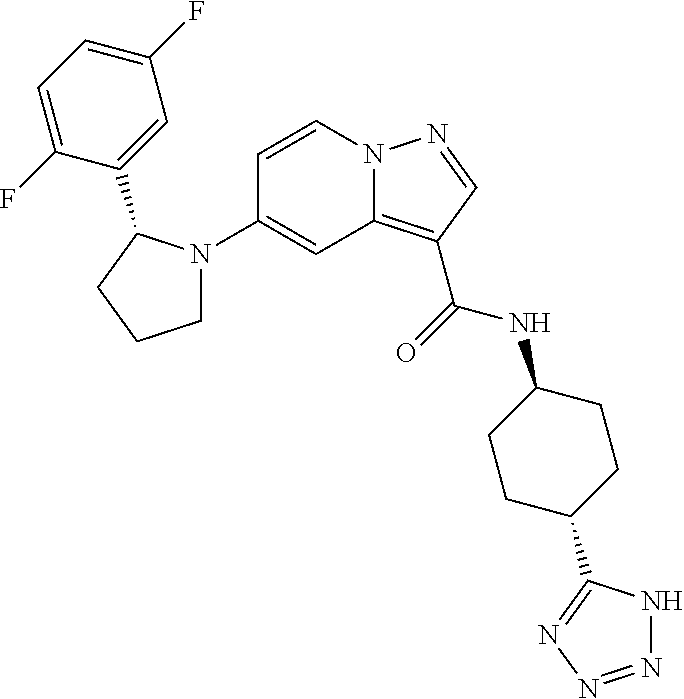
C1(N2CCCC2C2=CC(F)=CC=C2F)=CC2=C(C(=O)NC3CCC(C4=NN=NN4)CC3)C=NN2C=C1
